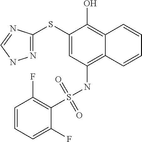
N1=C(SC2=CC(NS(=O)(=O)C3=C(F)C=CC=C3F)=C3C(=C2O)C=CC=C3)N=CN1
